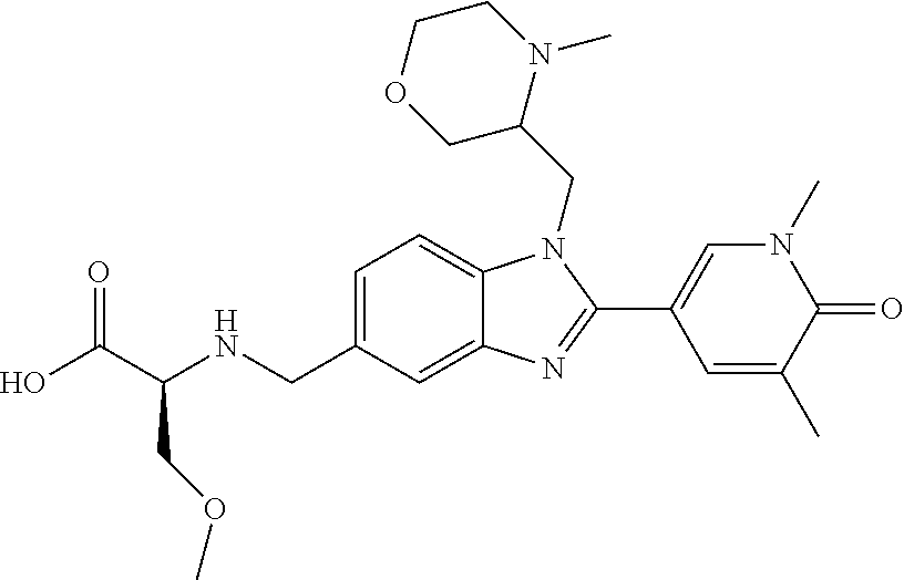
OC(C(NCC1=CC=C2C(=C1)N=C(C1=CN(C)C(=O)C(C)=C1)N2CC1N(C)CCOC1)COC)=O
